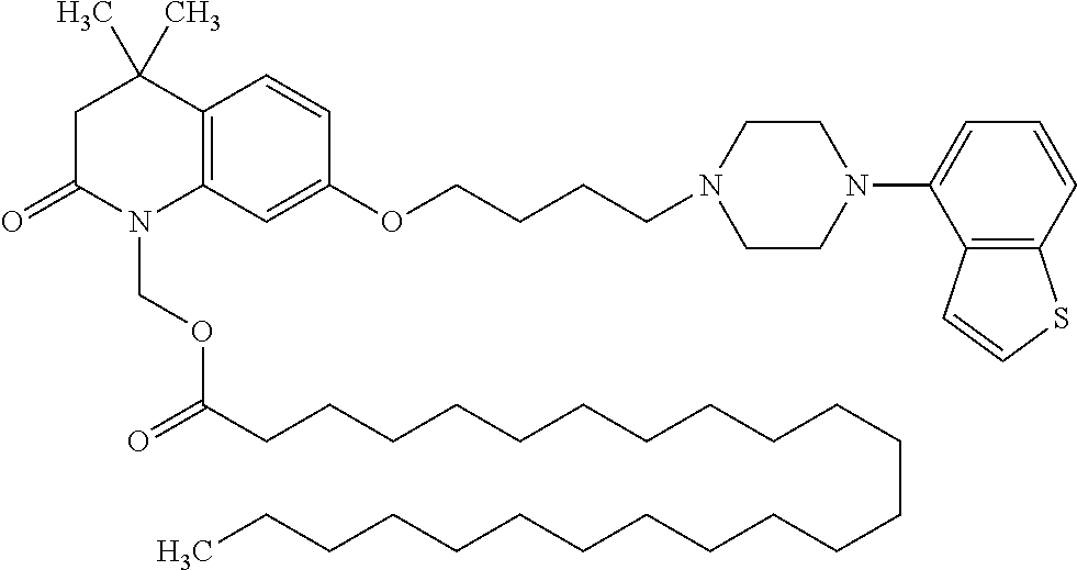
C1C(=O)N(COC(CCCCCCCCCCCCCCCCCCCCCCC)=O)C2=C(C1(C)C)C=CC(OCCCCN1CCN(C3=CC=CC4=C3C=CS4)CC1)=C2
